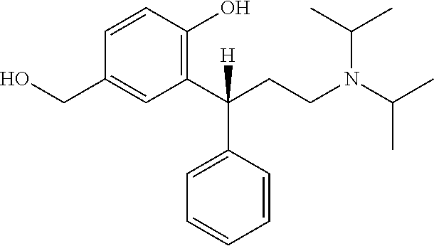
C1(C(CCN(C(C)C)C(C)C)([H])C2=CC=CC=C2)=C(O)C=CC(CO)=C1
